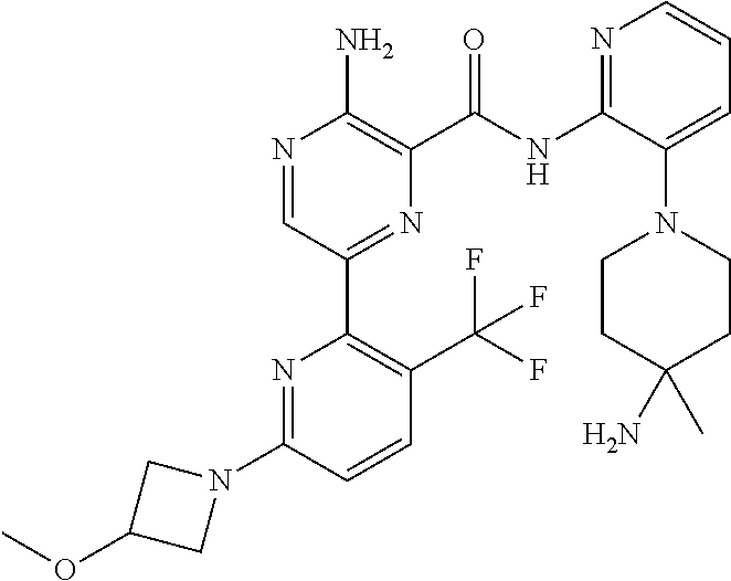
N1=CC(C2=C(C(F)(F)F)C=CC(N3CC(OC)C3)=N2)=NC(C(NC2=NC=CC=C2N2CCC(N)(C)CC2)=O)=C1N
